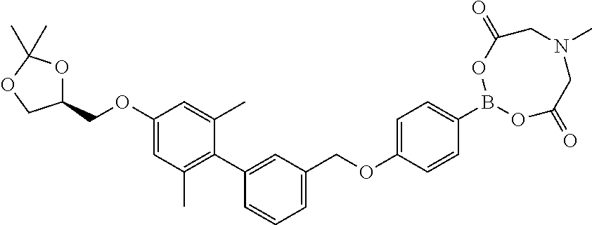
C1(OCC2OC(C)(C)OC2)=CC(C)=C(C2=CC(COC3=CC=C(B4OC(=O)CN(C)CC(=O)O4)C=C3)=CC=C2)C(C)=C1
